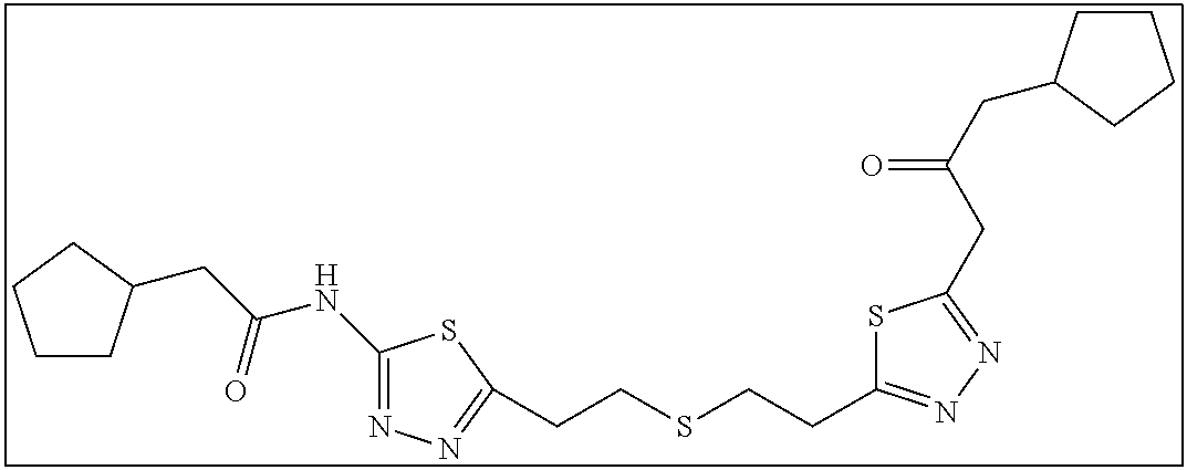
C1CC(CC(NC2=NN=C(CCSCCC3=NN=C(CC(CC4CCCC4)=O)S3)S2)=O)CC1
